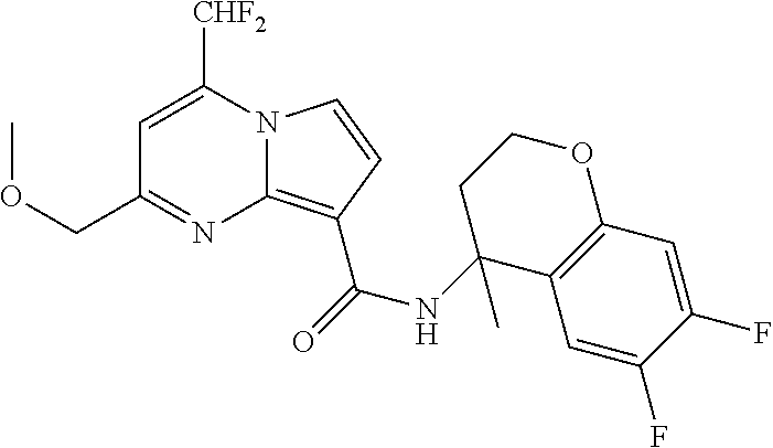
C1=C([CHF2])N2C(=C(C(NC3(C)C4=C(OCC3)C=C(F)C(F)=C4)=O)C=C2)N=C1COC
